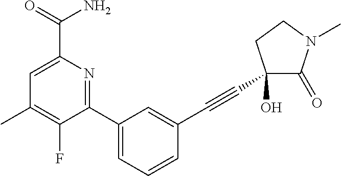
C1(C)=C(F)C(C2=CC=CC(C#CC3(O)C(=O)N(C)CC3)=C2)=NC(C(=O)N)=C1
